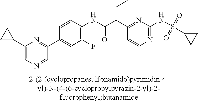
C1(NC(=O)C(C2=NC(NS(C3CC3)(=O)=O)=NC=C2)CC)=C(F)C=C(C2=NC(C3CC3)=CN=C2)C=C1
